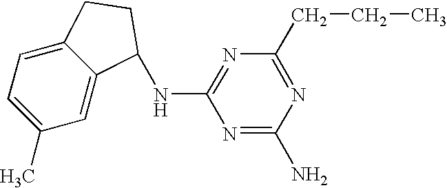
C1(C)=CC=C2C(=C1)C(NC1=NC(CCC)=NC(N)=N1)CC2
